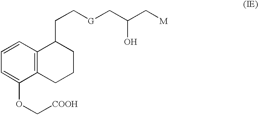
C1=CC=C(OC[COOH])C2=C1C(CC[G]CC(C[M])O)CCC2
